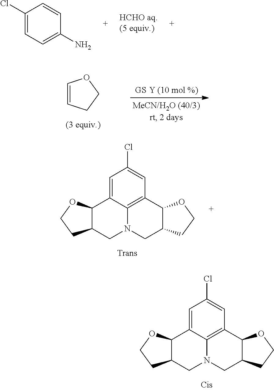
C1(Cl)=CC=C(N)C=C1.C1=CCCO1.C1=C2C3=C(C=C1Cl)C1C(CN3CC3C2OCC3)CCO1.C1=C2C3=C(C=C1Cl)C1C(CN3CC3C2OCC3)CCO1
